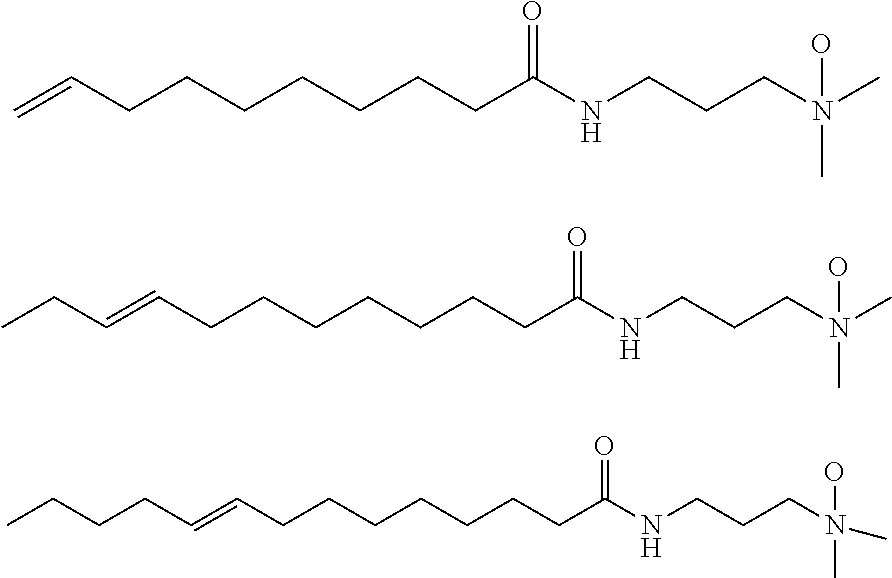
C=CCCCCCCCC(NCCCN(C)(C)O)=O.C(CCCCCCCC(NCCCN(C)(C)O)=O)=CCC.C(CCCCCCCC(NCCCN(C)(C)O)=O)=CCCCC
